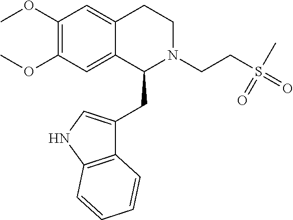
COC1=C(OC)C=C2C(=C1)C(CC1=CNC3=C1C=CC=C3)N(CCS(=O)(=O)C)CC2
